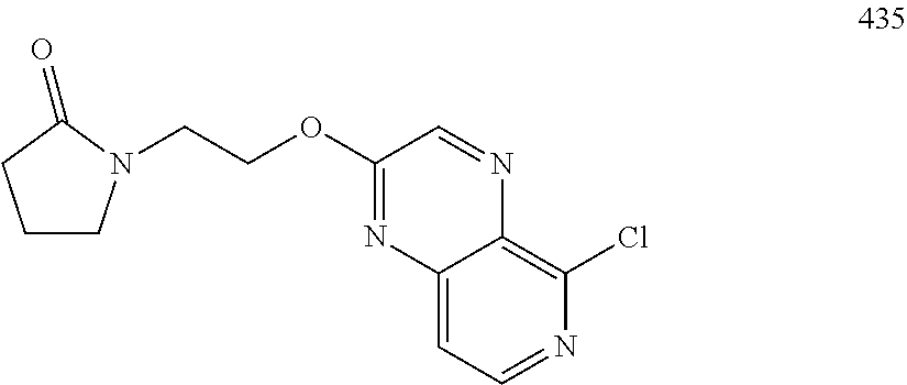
C12=C(Cl)N=CC=C1N=C(OCCN1CCCC1=O)C=N2
